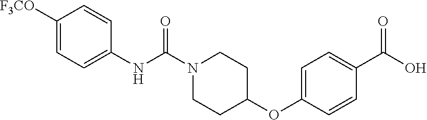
C1=CC(NC(N2CCC(OC3=CC=C(C(O)=O)C=C3)CC2)=O)=CC=C1[F3CO]
